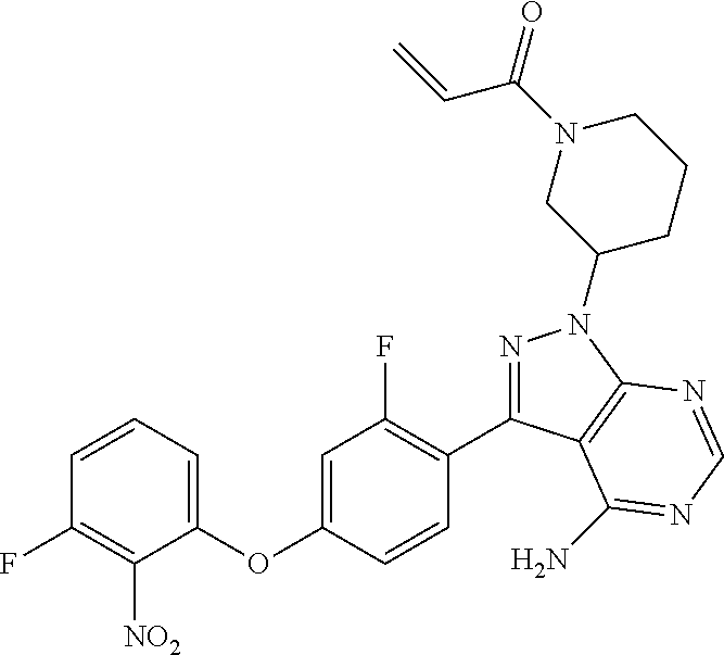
C1(OC2=CC(F)=C(C3=NN(C4CCCN(C(=O)C=C)C4)C4=C3C(N)=NC=N4)C=C2)=CC=CC(F)=C1[NO2]
